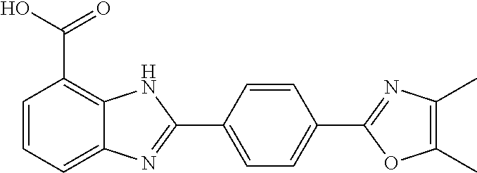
C1=C(C2=NC3=CC=CC(C(O)=O)=C3N2)C=CC(C2=NC(C)=C(C)O2)=C1
